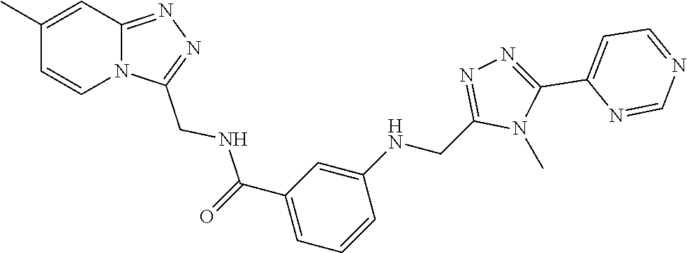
C1(CNC(C2=CC=CC(NCC3=NN=C(C4=CC=NC=N4)N3C)=C2)=O)=NN=C2C=C(C)C=CN12
